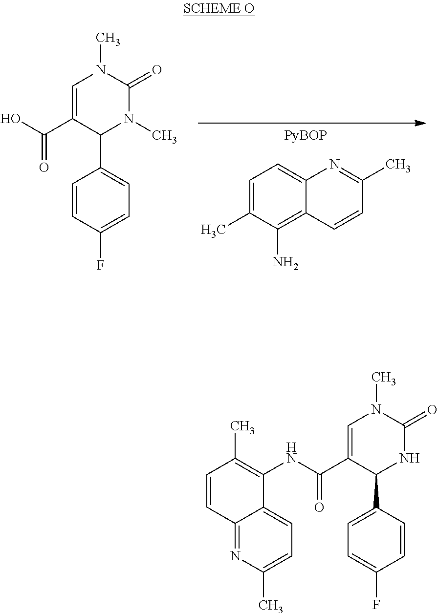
C1=C(C)C(N)=C2C(=C1)N=C(C)C=C2.C(=O)(C1=CN(C)C(=O)N(C)C1C1=CC=C(F)C=C1)O.C1=CC2=NC(C)=CC=C2C(NC(=O)C2=CN(C)C(=O)NC2C2=CC=C(F)C=C2)=C1C
